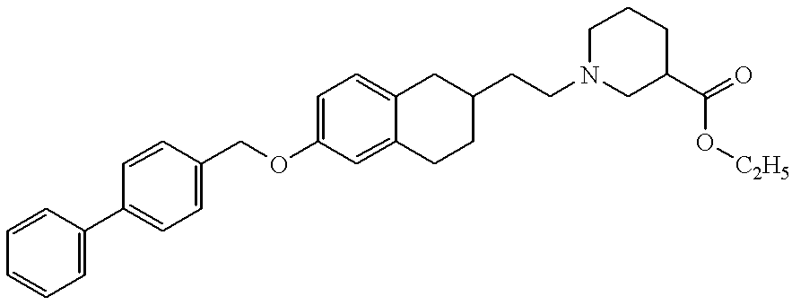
C1=CC=CC=C1C1=CC=C(COC2=CC=C3C(=C2)CCC(CCN2CC(C(=O)O[C2H5])CCC2)C3)C=C1
